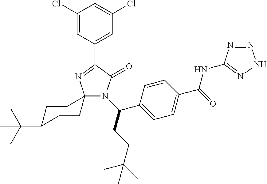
C1(Cl)=CC(C2=NC3(N(C(CCC(C)(C)C)C4=CC=C(C(=O)NC5=NNN=N5)C=C4)C2=O)CCC(C(C)(C)C)CC3)=CC(Cl)=C1
